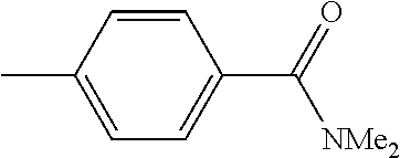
C1=CC(C)=CC=C1C(=O)[NMe2]
